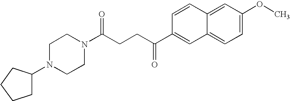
C(CCC(=O)C1=CC2=CC=C(OC)C=C2C=C1)(=O)N1CCN(C2CCCC2)CC1
